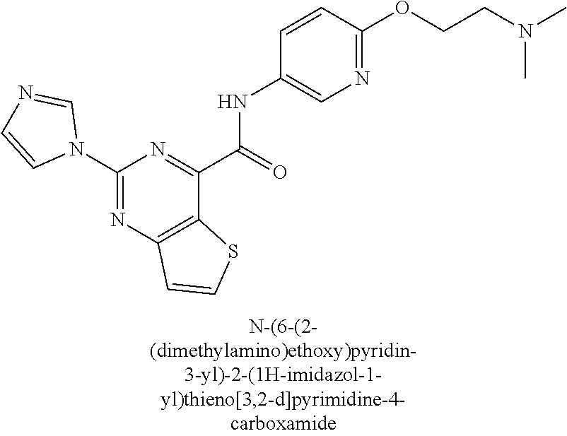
C1(N2C=NC=C2)=NC2=C(C(C(=O)NC3=CN=C(OCCN(C)C)C=C3)=N1)SC=C2
